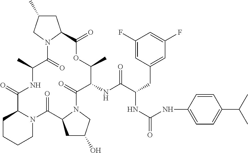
C1CCCN2C1C(=O)NC(C)C(=O)N1C(CC(C)C1)C(=O)OC(C)C(NC(C(CC1=CC(F)=CC(F)=C1)NC(=O)NC1=CC=C(C(C)C)C=C1)=O)C(=O)N1C(C2=O)CC(O)C1
